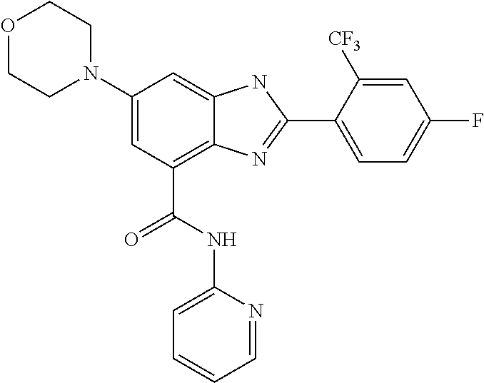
C1(N2CCOCC2)=CC(C(NC2=CC=CC=N2)=O)=C2C(=C1)NC(C1=CC=C(F)C=C1[CF3])=N2
